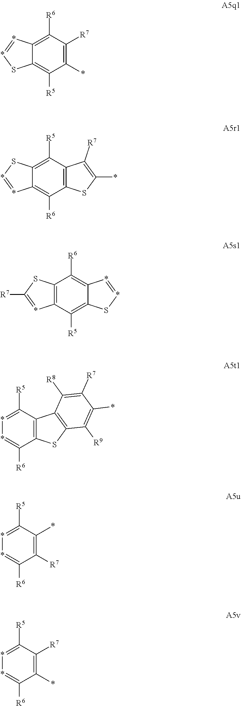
C1([R6])=C2C(=C([R5])C(*)=C1[R7])S*=*2.C1([R5])=C2C(=C([R6])C3=C1C([R7])=C(*)S3)*=*S2.C1([R5])=C2C(=C([R6])C3=C1*=C([R7])S3)*=*S2.C1([R5])=**=C([R6])C2=C1C1=C(S2)C([R9])=C(*)C([R7])=C1[R8].C1([R5])=**=C([R6])C([R7])=C1*.C1([R5])=**=C([R6])C(*)=C1[R7]
